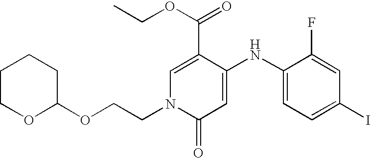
C1=C(C(OCC)=O)C(NC2=CC=C(I)C=C2F)=CC(=O)N1CCOC1CCCCO1
